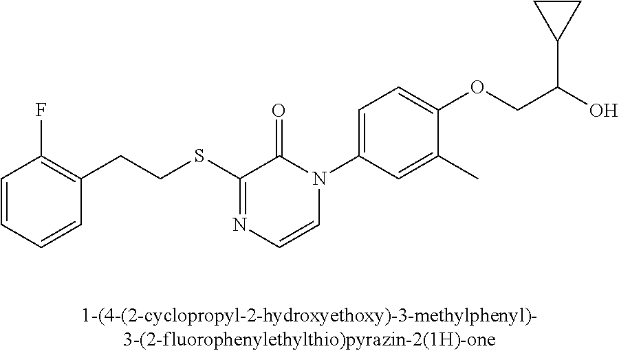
C(SC1=NC=CN(C2=CC=C(OCC(O)C3CC3)C(C)=C2)C1=O)CC1=C(F)C=CC=C1
